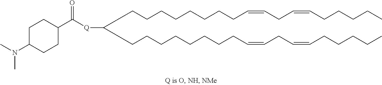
C(CCCCCCCC=CCC=CCCCCC)C(CCCCCCCCC=CCC=CCCCCC)[Q]C(C1CCC(N(C)C)CC1)=O
